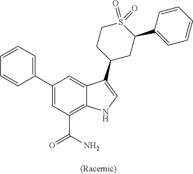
C1(C2=CC=CC=C2)=CC(C(N)=O)=C2C(=C1)C(C1CC(C3=CC=CC=C3)S(=O)(=O)CC1)=CN2
